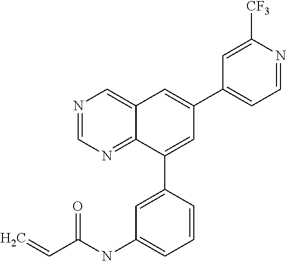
C1=NC=C2C(=N1)C(C1=CC(NC(=O)C=C)=CC=C1)=CC(C1=CC=NC([CF3])=C1)=C2
